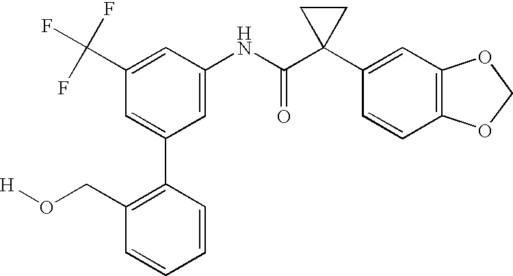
C1(NC(C2(C3=CC4=C(C=C3)OCO4)CC2)=O)=CC(C2=C(CO[H])C=CC=C2)=CC(C(F)(F)F)=C1
